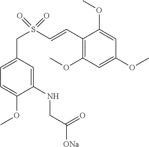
C1(NCC([ONa])=O)=CC(CS(C=CC2=C(OC)C=C(OC)C=C2OC)(=O)=O)=CC=C1OC
